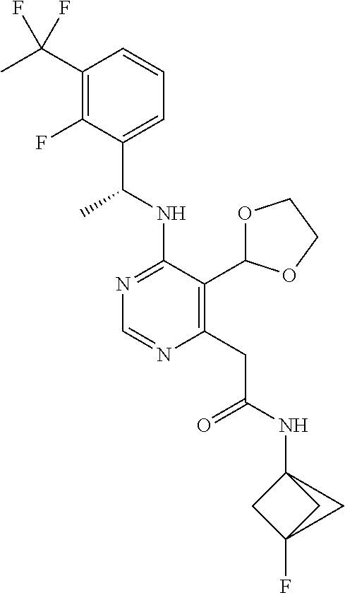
N1=C(NC(C)C2=CC=CC(C(F)(F)C)=C2F)C(C2OCCO2)=C(CC(=O)NC23CC(F)(C2)C3)N=C1
